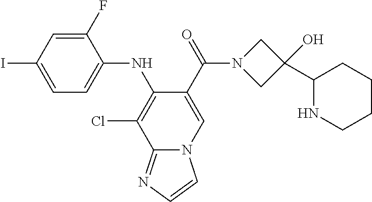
C1(F)=CC(I)=CC=C1NC1=C(Cl)C2=NC=CN2C=C1C(N1CC(O)(C2NCCCC2)C1)=O
